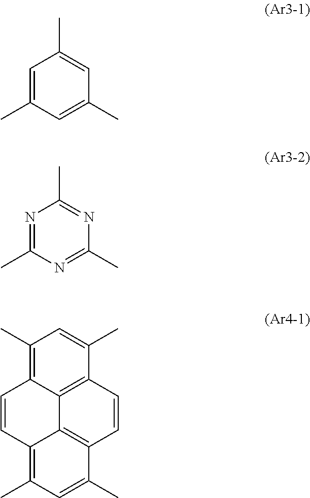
C1=C(C)C=C(C)C=C1C.N1=C(C)N=C(C)N=C1C.C1(C)=C2C3=C(C(C)=C1)C=CC1=C3C(=C(C)C=C1C)C=C2
